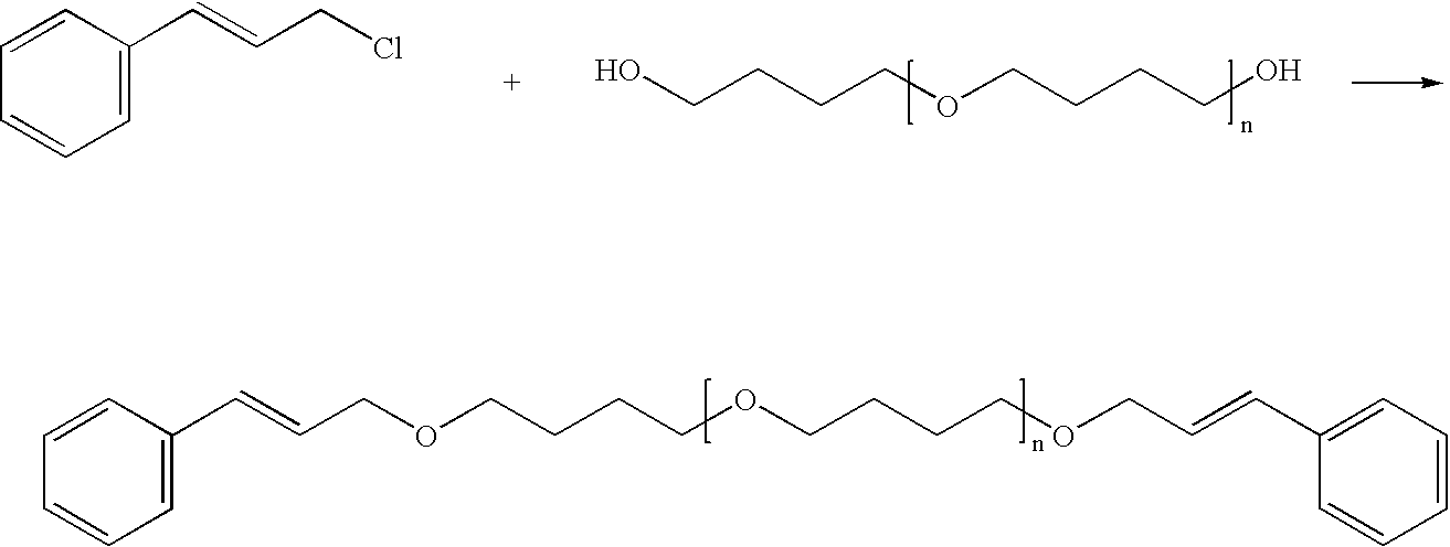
C1=CC=C(C=CCCl)C=C1.OCCCCOCCCCO.C1=CC=C(C=CCOCCCCOCCCCOCC=CC2=CC=CC=C2)C=C1
